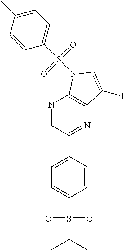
N1=CC(C2=CC=C(S(=O)(=O)C(C)C)C=C2)=NC2=C1N(S(=O)(=O)C1=CC=C(C)C=C1)C=C2I
